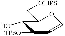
C1(O)C(C[OTIPS])OC=CC1[TPSO]
